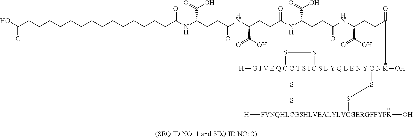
OC(CCCCCCCCCCCCCCC(NC(CCC(NC(CCC(NC(CCC(NC(CCC(=O)[G I V E Q C C T S I C S L Y Q L E N Y C N K]12([H])(O)(SS1)SS[FVNQHLCGSHLVEALYLVCGERGFFYPR]([H])(O)SS2)C(O)=O)=O)C(=O)O)=O)C(O)=O)=O)C(=O)O)=O)=O
